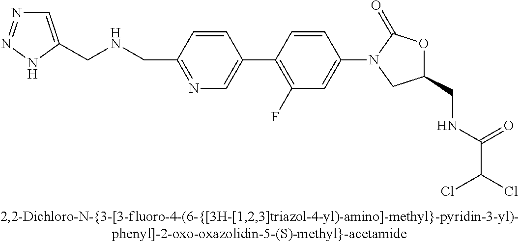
C1=C(CNCC2=NC=C(C3=C(F)C=C(N4CC(CNC(C(Cl)Cl)=O)OC4=O)C=C3)C=C2)NN=N1
